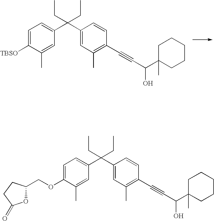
C1=C([TBSO])C(C)=CC(C(C2=CC(C)=C(C#CC(C3(C)CCCCC3)O)C=C2)(CC)CC)=C1.C1=C(OCC2OC(=O)CC2)C(C)=CC(C(C2=CC(C)=C(C#CC(O)C3(C)CCCCC3)C=C2)(CC)CC)=C1
